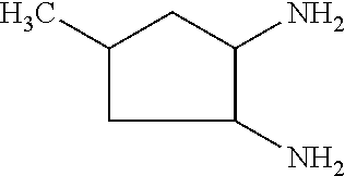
C1(C)CC(N)C(N)C1
